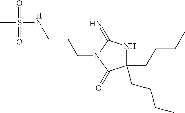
C1(CCCC)(CCCC)NC(=N)N(CCCNS(C)(=O)=O)C1=O
